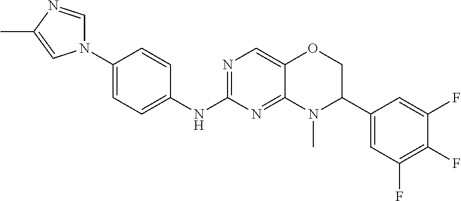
C1(N2C=NC(C)=C2)=CC=C(NC2=NC=C3C(=N2)N(C)C(C2=CC(F)=C(F)C(F)=C2)CO3)C=C1
